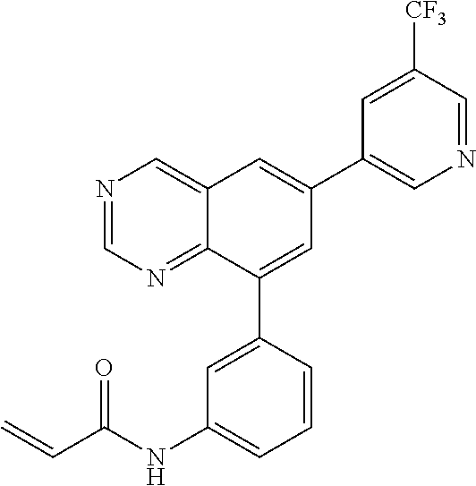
N1=CN=C2C(=C1)C=C(C1=CN=CC([CF3])=C1)C=C2C1=CC(NC(C=C)=O)=CC=C1
